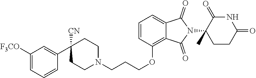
C1CN(CCCOC2=C3C(=CC=C2)C(=O)N(C2(C)CCC(=O)NC2=O)C3=O)CCC1([CN])C1=CC([F3CO])=CC=C1
